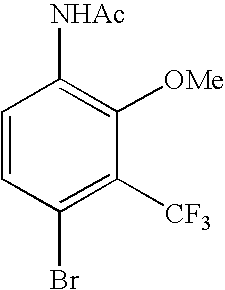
C1(Br)=C([CF3])C([OMe])=C([NHAc])C=C1
